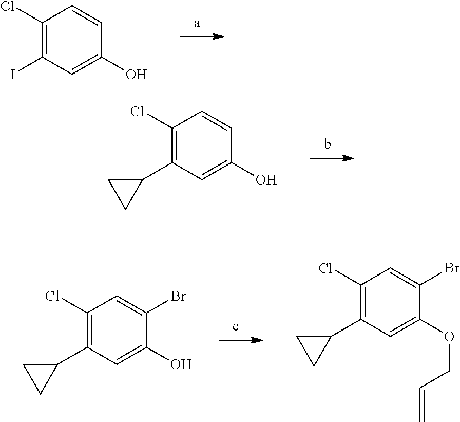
C1(Cl)=C(I)C=C(O)C=C1.C1(Cl)=C(C2CC2)C=C(O)C=C1.C1(Cl)=C(C2CC2)C=C(O)C(Br)=C1.C1(Cl)=C(C2CC2)C=C(OCC=C)C(Br)=C1
